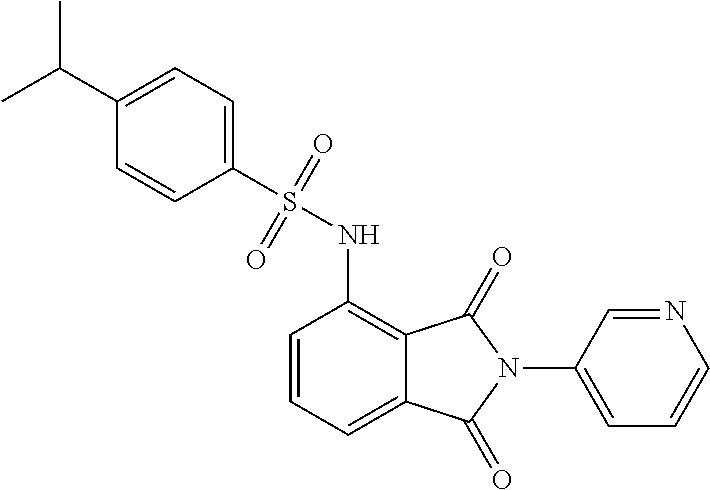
N1=CC(N2C(=O)C3=C(NS(C4=CC=C(C(C)C)C=C4)(=O)=O)C=CC=C3C2=O)=CC=C1
